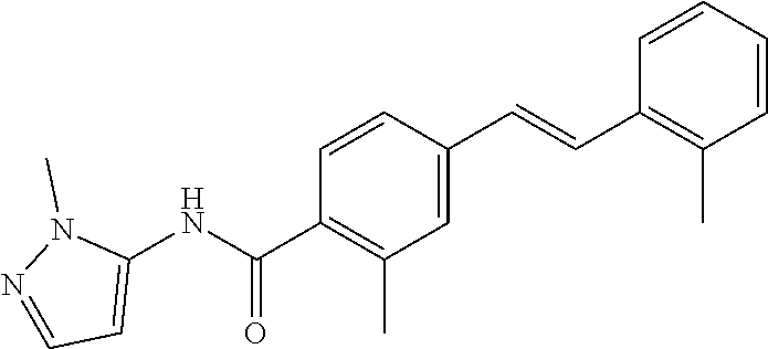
C1=CC=CC(C=CC2=CC(C)=C(C(NC3=CC=NN3C)=O)C=C2)=C1C
